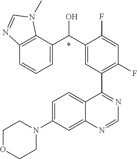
*.C1=C(N2CCOCC2)C=C2C(=C1)C(C1=C(F)C=C(F)C(C(O)C3=CC=CC4=C3N(C)C=N4)=C1)=NC=N2
